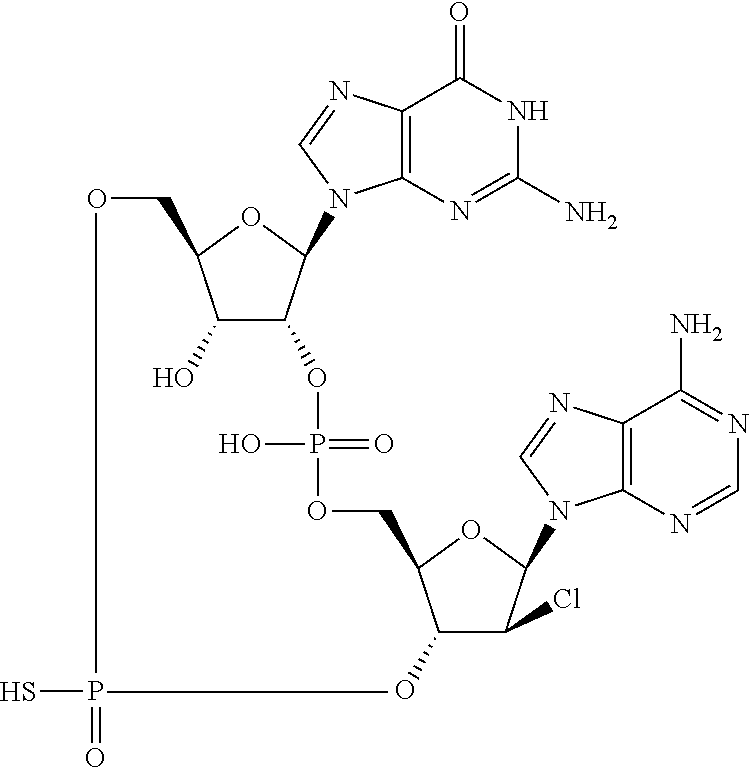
SP=O.C12=C(N=C(N)NC1=O)N(C1C(OP(O)(OCC3C(O)C(Cl)C(N4C5=C(C(N)=NC=N5)N=C4)O3)=O)C(O)C(CO)O1)C=N2
